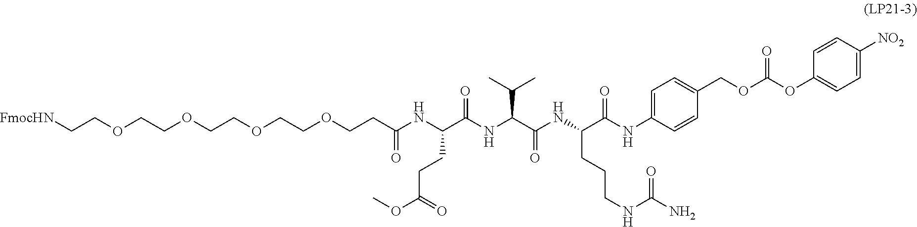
C(C(NC(C(NC(C(NC(C(NC1=CC=C(COC(OC2=CC=C([NO2])C=C2)=O)C=C1)=O)CCCNC(N)=O)=O)C(C)C)=O)CCC(OC)=O)=O)COCCOCCOCCOCC[FmocHN]
